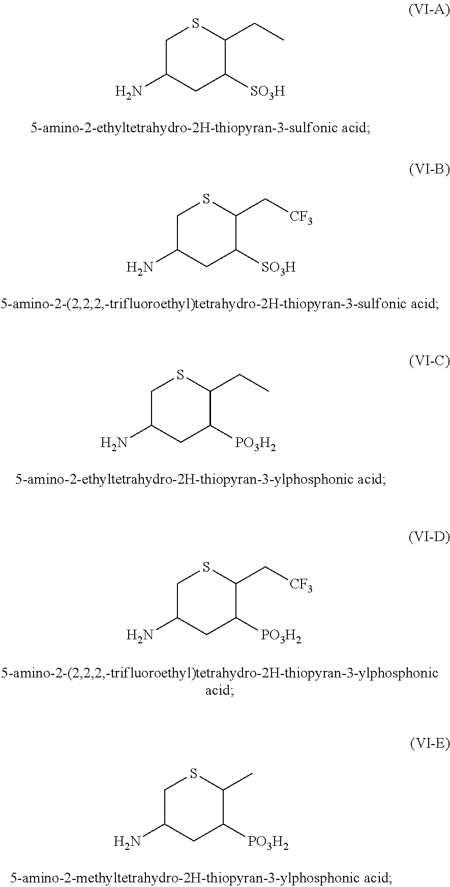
C1C(N)CC([SO3H])C(CC)S1.C1C(N)CC([SO3H])C(C[CF3])S1.C1C(N)CC([PO3H2])C(CC)S1.C1C(N)CC([PO3H2])C(C[CF3])S1.C1C(N)CC([PO3H2])C(C)S1
